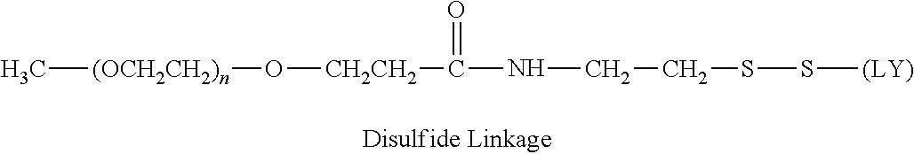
C[(OCH2CH2)n]O[CH2CH2]C(NCCSS[(LY)])=O
